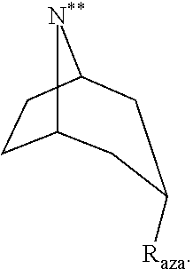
C12CCC([N**]1)CC([Raza])C2
